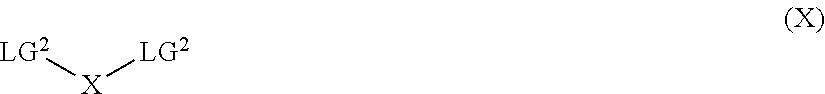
[LG2][X][LG2]
